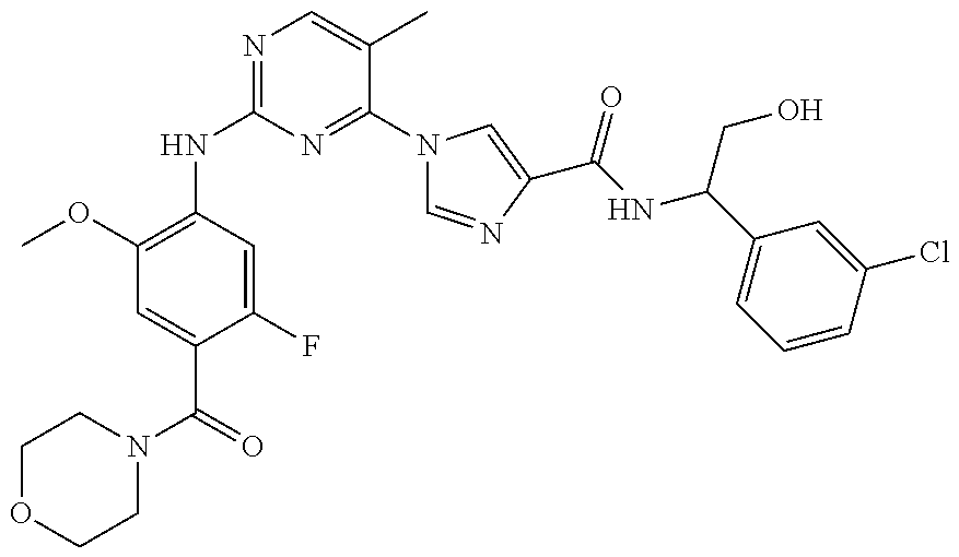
N(C1=NC=C(C)C(N2C=NC(C(NC(C3=CC=CC(Cl)=C3)CO)=O)=C2)=N1)C1=C(OC)C=C(C(=O)N2CCOCC2)C(F)=C1
